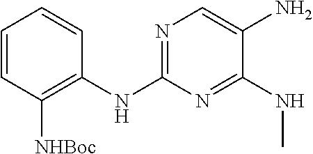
C1(NC2=C([NHBoc])C=CC=C2)=NC=C(N)C(NC)=N1
